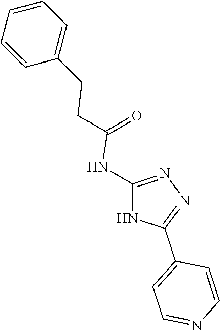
C(=O)(NC1=NN=C(C2=CC=NC=C2)N1)CCC1=CC=CC=C1
